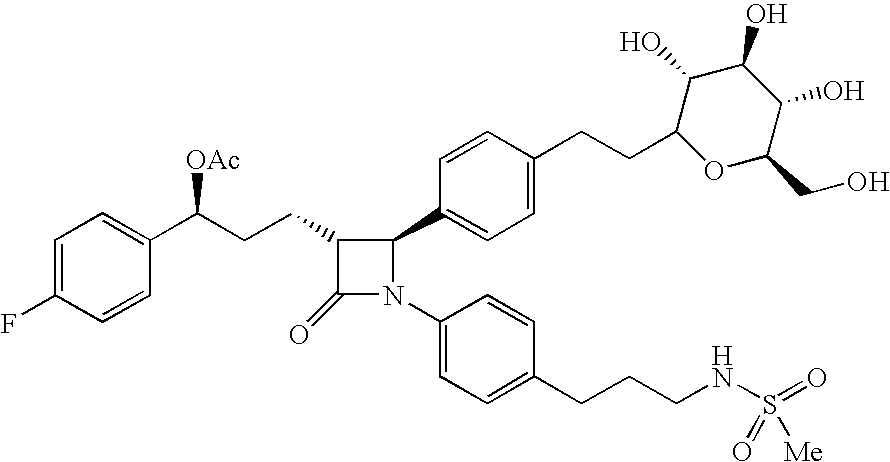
C1=C(F)C=CC(C(CCC2C(=O)N(C3=CC=C(CCCNS(=O)(=O)[Me])C=C3)C2C2=CC=C(CCC3OC(CO)C(O)C(O)C3O)C=C2)[OAc])=C1
